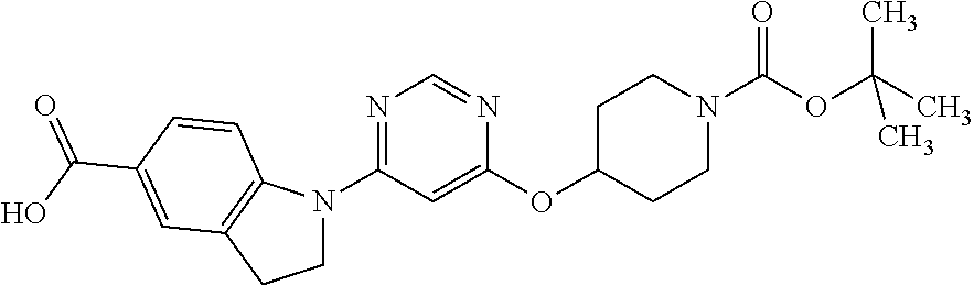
C1C(OC2=CC(N3CCC4=C3C=CC(C(O)=O)=C4)=NC=N2)CCN(C(OC(C)(C)C)=O)C1
